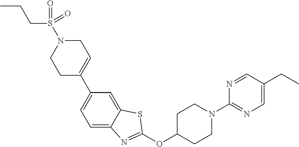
C1C(C2=CC=C3C(=C2)SC(OC2CCN(C4=NC=C(CC)C=N4)CC2)=N3)=CCN(S(=O)(CCC)=O)C1
